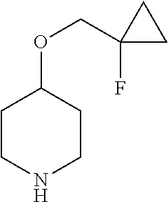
C1CNCCC1OCC1(F)CC1
